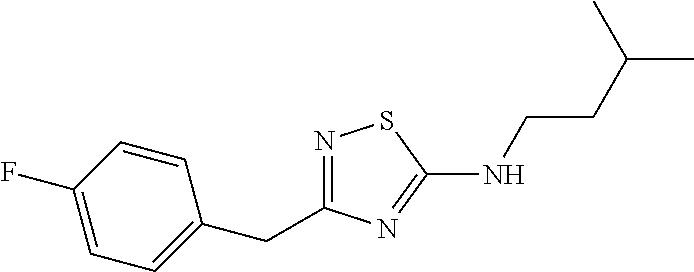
N1=C(CC2=CC=C(F)C=C2)N=C(NCCC(C)C)S1
